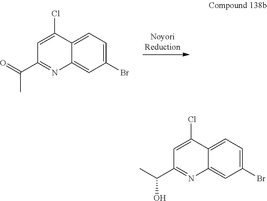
C1=C(Cl)C2=CC=C(Br)C=C2N=C1C(=O)C.C1=C(Cl)C2=CC=C(Br)C=C2N=C1C(C)O
